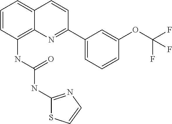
N(C1=C2C(=CC=C1)C=CC(C1=CC=CC(OC(F)(F)F)=C1)=N2)C(NC1=NC=CS1)=O
